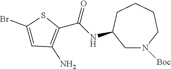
C(NC1CN([Boc])CCCC1)(=O)C1=C(N)C=C(Br)S1
